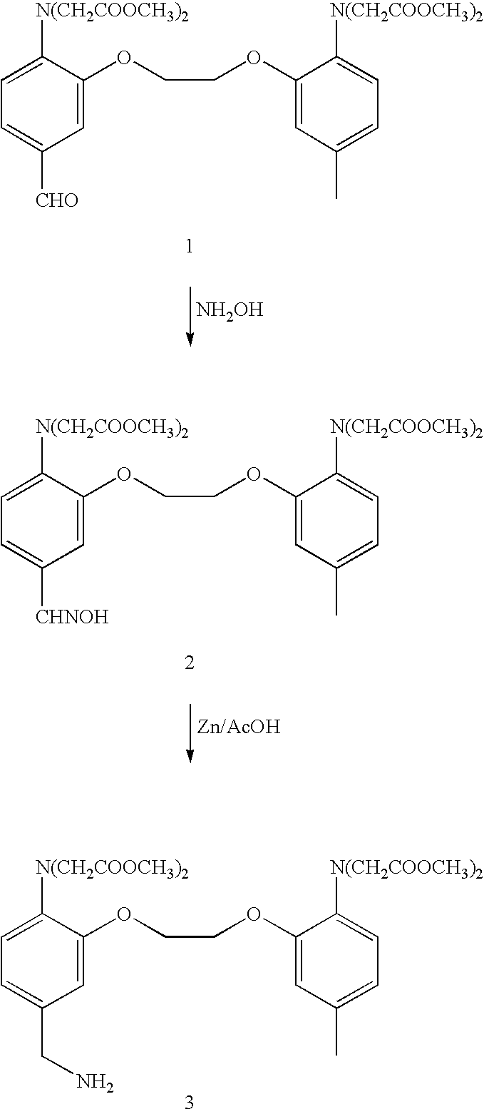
[NH2OH].C1=C(OCCOC2=CC(C)=CC=C2[N(CH2COOCH3)2])C([N(CH2COOCH3)2])=CC=C1[CHO].[Zn/AcOH].C1=C(OCCOC2=CC(C)=CC=C2[N(CH2COOCH3)2])C([N(CH2COOCH3)2])=CC=C1[CHNOH].C1=C(OCCOC2=CC(C)=CC=C2[N(CH2COOCH3)2])C([N(CH2COOCH3)2])=CC=C1CN
